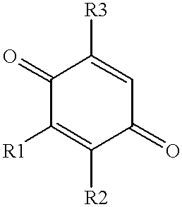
C1(=O)C([R1])=C([R2])C(=O)C=C1[R3]
